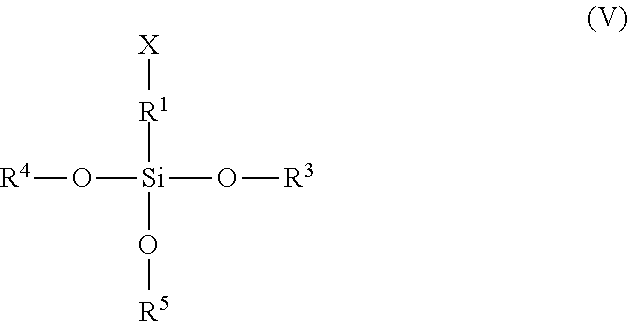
[R4]O[Si](O[R3])([R1][X])O[R5]
